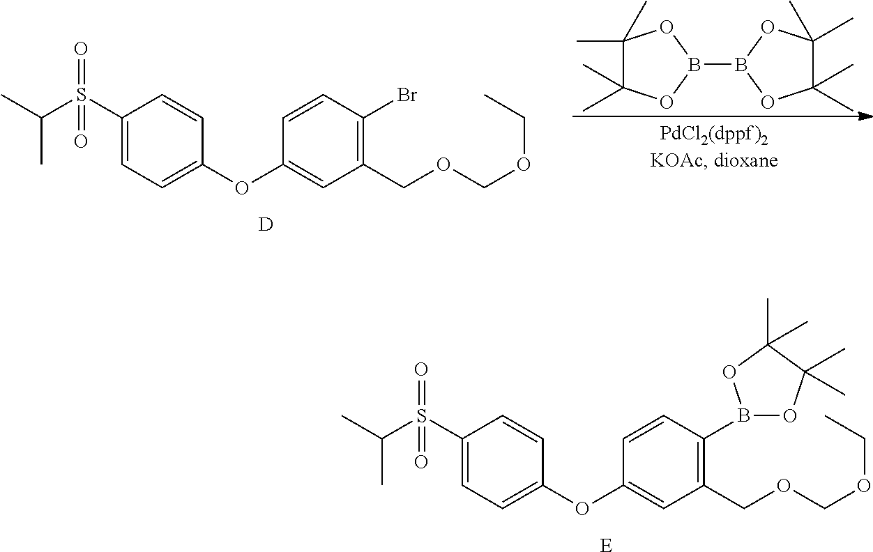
C1(C)(C)C(C)(C)OB(B2OC(C)(C)C(C)(C)O2)O1.C1(S(C(C)C)(=O)=O)=CC=C(OC2=CC(COCOCC)=C(Br)C=C2)C=C1.[D].C1(S(C(C)C)(=O)=O)=CC=C(OC2=CC(COCOCC)=C(B3OC(C)(C)C(C)(C)O3)C=C2)C=C1.[E]
